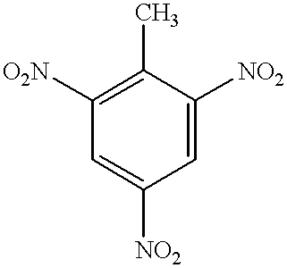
C1([O2N])=C(C)C([NO2])=CC([NO2])=C1
